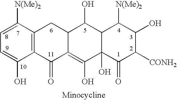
C1=C(O)C2=C(C([N(Me)2])=C1)CC1C(=C(O)C3(O)C(C1O)C([N(Me)2])C(O)C([CONH2])C3=O)C2=O
